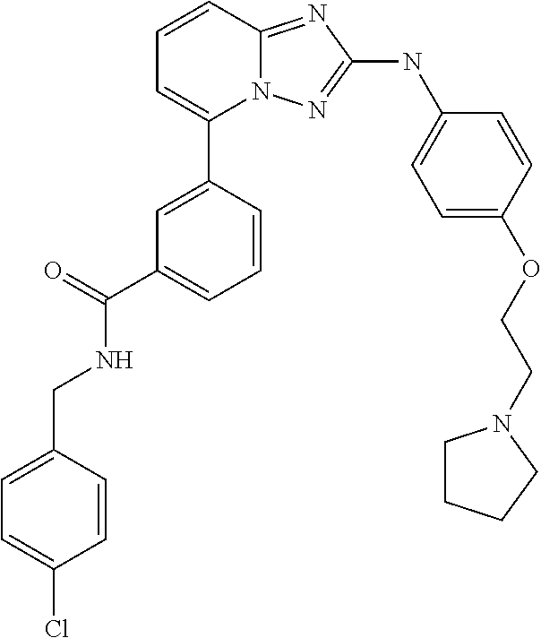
C1=CC2=NC(NC3=CC=C(OCCN4CCCC4)C=C3)=NN2C(C2=CC(C(NCC3=CC=C(Cl)C=C3)=O)=CC=C2)=C1
